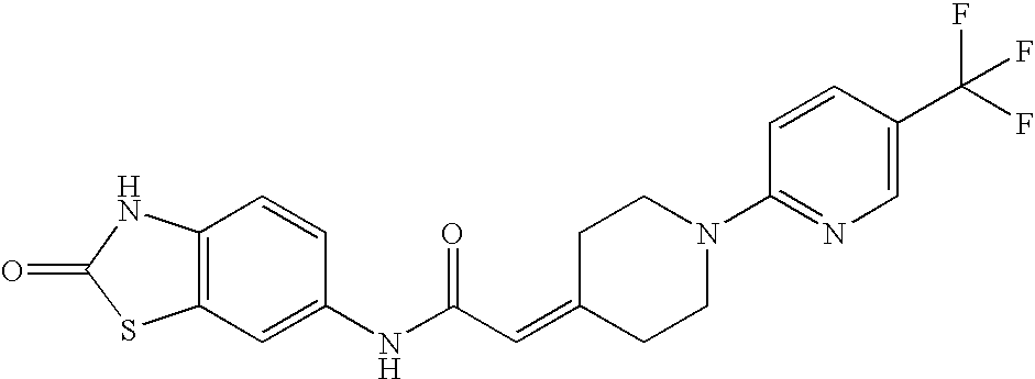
C12=C(C=CC(NC(C=C3CCN(C4=NC=C(C(F)(F)F)C=C4)CC3)=O)=C1)NC(=O)S2
